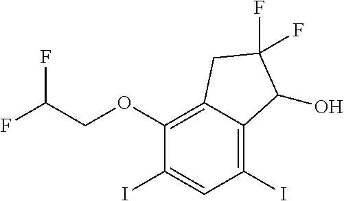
C1(OCC(F)F)=C2C(=C(I)C=C1I)C(O)C(F)(F)C2
